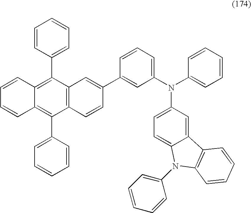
C12=C(C3=CC=CC=C3)C3=C(C(C4=CC=CC=C4)=C1C=CC=C2)C=CC(C1=CC(N(C2=CC=CC=C2)C2=CC=C4C(=C2)C2=C(C=CC=C2)N4C2=CC=CC=C2)=CC=C1)=C3
